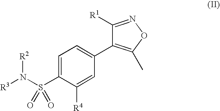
C1=C(S(N([R3])[R2])(=O)=O)C([R4])=CC(C2=C(C)ON=C2[R1])=C1
